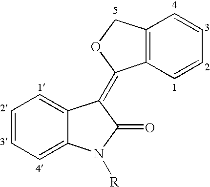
C1=CC=C2C(=C1)C(=C1C3=C(CO1)C=CC=C3)C(=O)N2[R]
